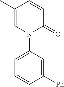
C1(C)=CN(C2=CC=CC([Ph])=C2)C(=O)C=C1
